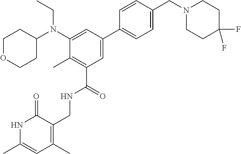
C1OCCC(N(C2=CC(C3=CC=C(CN4CCC(F)(F)CC4)C=C3)=CC(C(NCC3=C(C)C=C(C)NC3=O)=O)=C2C)CC)C1
